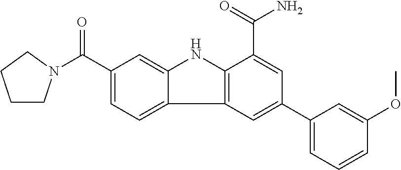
C1(C(=O)N2CCCC2)=CC=C2C(=C1)NC1=C2C=C(C2=CC=CC(OC)=C2)C=C1C(=O)N
